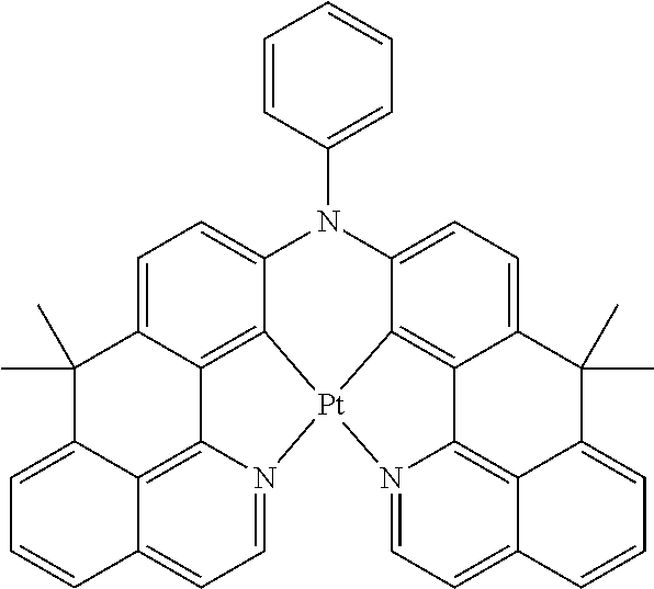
C1=C2C3=C4C(=C1)N(C1=CC=CC=C1)C1=CC=C5C6=C1[Pt]4(N1=CC=C4C(=C31)C(=CC=C4)C2(C)C)N1=CC=C2C(=C61)C(=CC=C2)C5(C)C
